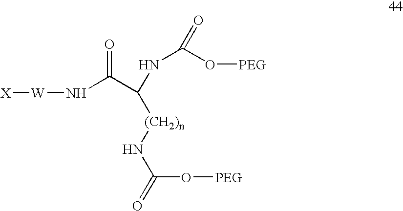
[W](NC(=O)C(NC(O[PEG])=O)[(CH2)n]NC(=O)O[PEG])[X]
